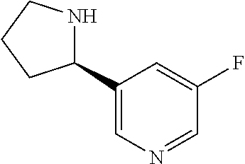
C1(C2=CN=CC(F)=C2)NCCC1
